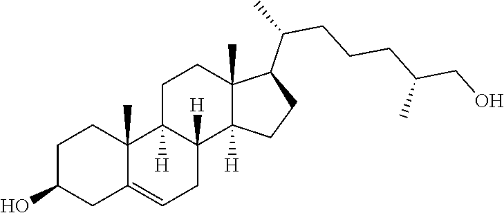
C1C2=CCC3([H])C([H])(C2(C)CCC1O)CCC1(C)C(C(CCCC(CO)C)C)CCC13[H]
